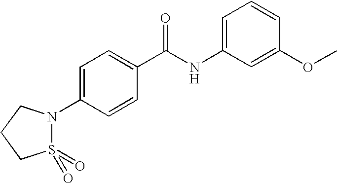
C1=C(NC(C2=CC=C(N3S(=O)(=O)CCC3)C=C2)=O)C=C(OC)C=C1
